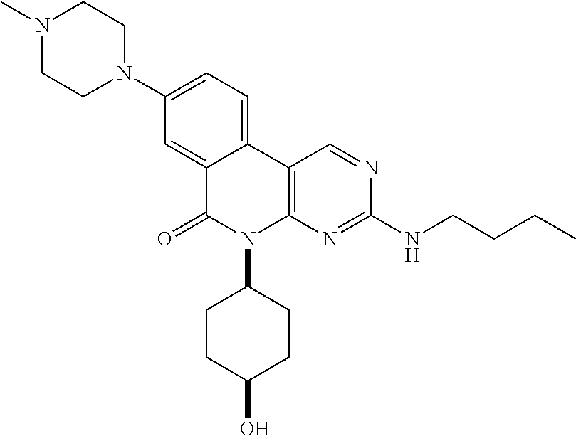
N1(C)CCN(C2=CC=C3C(=C2)C(=O)N(C2CCC(O)CC2)C2=C3C=NC(NCCCC)=N2)CC1
